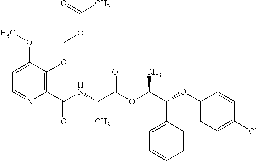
C1(C(NC(C(OC(C(C2=CC=CC=C2)OC2=CC=C(Cl)C=C2)C)=O)C)=O)=C(OCOC(C)=O)C(OC)=CC=N1
